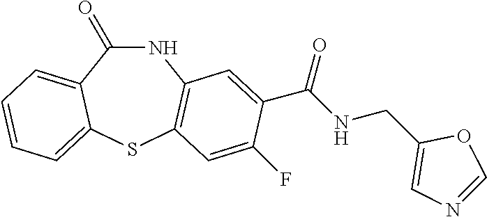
N1C(=O)C2=CC=CC=C2SC2=C1C=C(C(NCC1=CN=CO1)=O)C(F)=C2
